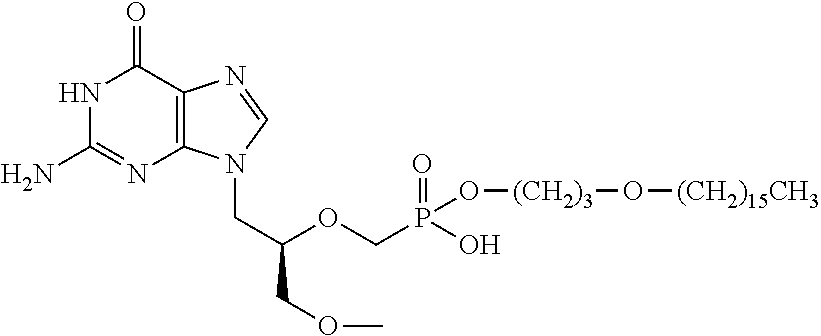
C12=C(C(=O)NC(N)=N1)N=CN2CC(OCP(O)(O[(CH2)3]O[(CH2)15CH3])=O)COC
